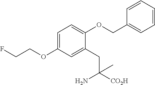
C1=C(OCCF)C=C(CC([CO2H])(N)C)C(OCC2=CC=CC=C2)=C1
